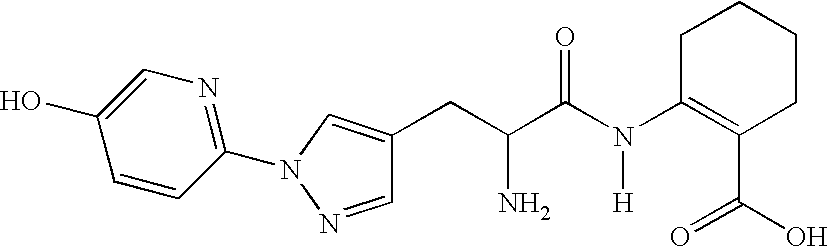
C(C(C(N(C1=C(C(=O)O)CCCC1)[H])=O)N)C1=CN(C2=NC=C(O)C=C2)N=C1
